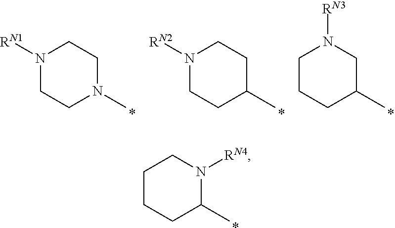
C1CCC(C)N([RN4])C1.*.N1([RN1])CCN(C)CC1.*.N1([RN2])CCC(C)CC1.*.C1CCC(C)CN1[RN3].*
